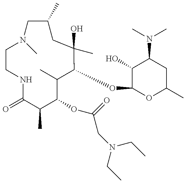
C1CNC(=O)C(C)C(OC(=O)CN(CC)CC)C(C)C(OC2OC(C)CC(N(C)C)C2O)C(O)(C)CC(C)CN1C
